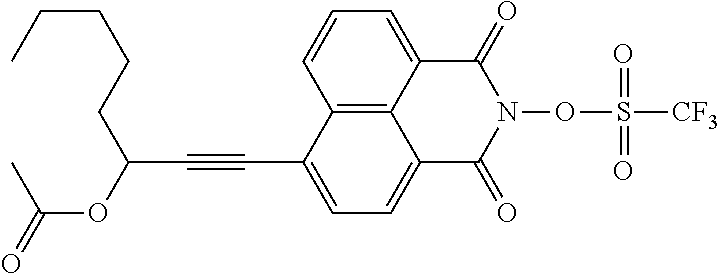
C12=C3C(=CC=C1)C(=O)N(OS([CF3])(=O)=O)C(=O)C3=CC=C2C#CC(CCCCC)OC(=O)C
